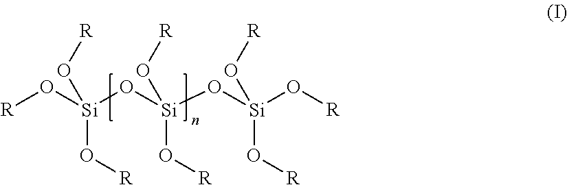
[R]O[Si](O[Si](O[Si](O[R])(O[R])O[R])(O[R])O[R])(O[R])O[R]
